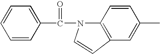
C(=O)(N1C2=C(C=C(C)C=C2)C=C1)C1=CC=CC=C1
